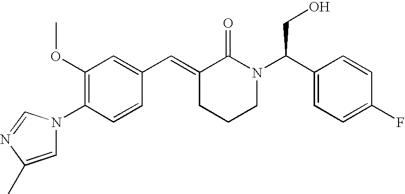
C1=CC(N2C=C(C)N=C2)=C(OC)C=C1C=C1CCCN(C(C2=CC=C(F)C=C2)CO)C1=O
